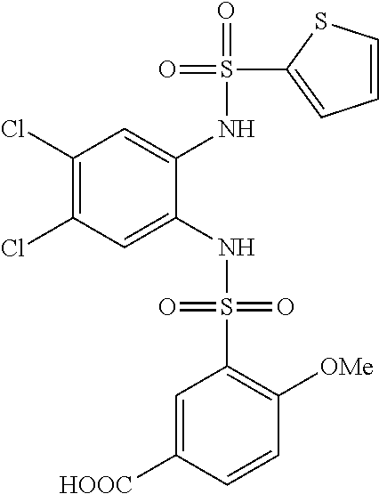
C1(Cl)=C(Cl)C=C(NS(=O)(=O)C2=C([OMe])C=CC([HOOC])=C2)C(NS(=O)(C2=CC=CS2)=O)=C1
